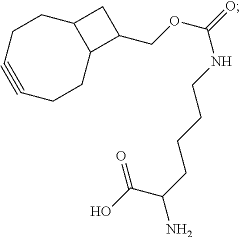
C12C(CCC#CCC1)CC2COC(=O)NCCCCC(N)C(O)=O
